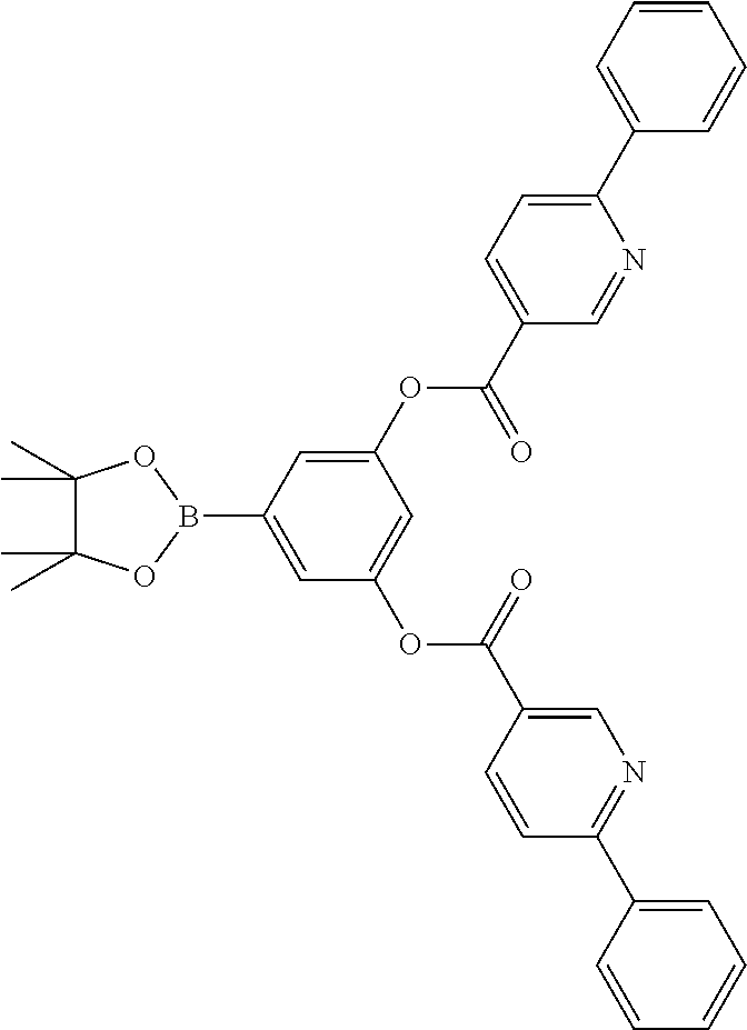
C1(OC(C2=CC=C(C3=CC=CC=C3)N=C2)=O)=CC(B2OC(C)(C)C(C)(C)O2)=CC(OC(=O)C2=CN=C(C3=CC=CC=C3)C=C2)=C1
